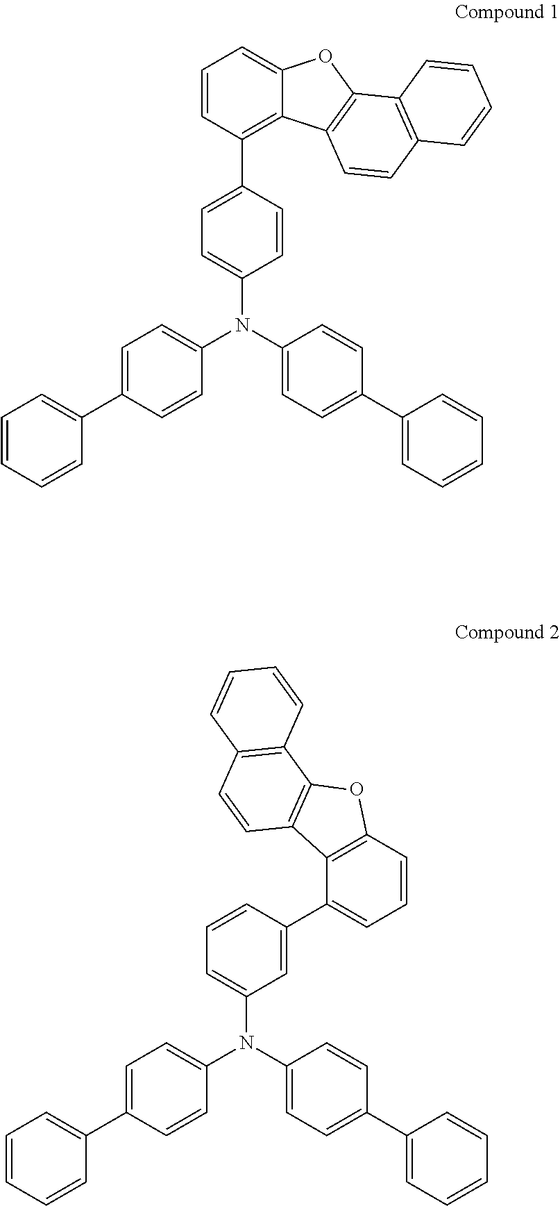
C1=C(N(C2=CC=C(C3=CC=CC=C3)C=C2)C2=CC=C(C3=CC=CC=C3)C=C2)C=CC(C2=C3C(=CC=C2)OC2=C3C=CC3=C2C=CC=C3)=C1.C1=C(N(C2=CC=C(C3=CC=CC=C3)C=C2)C2=CC=C(C3=CC=CC=C3)C=C2)C=C(C2=CC=CC3=C2C2=C(O3)C3=C(C=C2)C=CC=C3)C=C1
